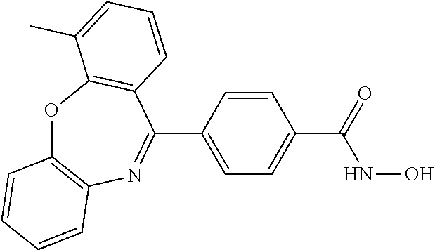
O=C(C1=CC=C(C2=NC3=C(OC4=C2C=CC=C4C)C=CC=C3)C=C1)NO
